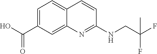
C1=C(C(O)=O)C=C2C(=C1)C=CC(NCC(F)(F)C)=N2
